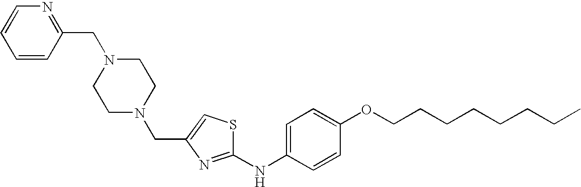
C1=C(NC2=NC(CN3CCN(CC4=NC=CC=C4)CC3)=CS2)C=CC(OCCCCCCCC)=C1
